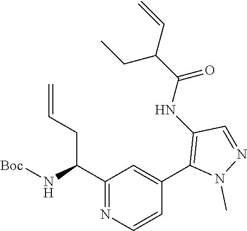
C1(C(N[Boc])CC=C)=NC=CC(C2=C(NC(C(C=C)CC)=O)C=NN2C)=C1
